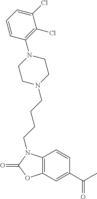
C1=CC2=C(C=C1C(C)=O)OC(=O)N2CCCCN1CCN(C2=C(Cl)C(Cl)=CC=C2)CC1
